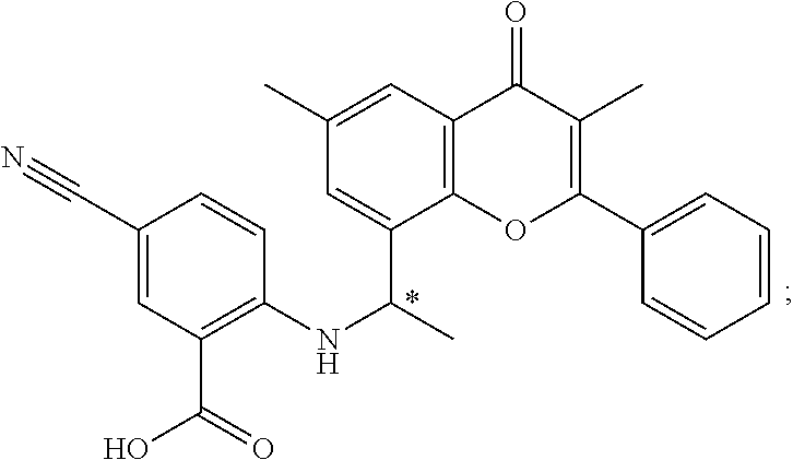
C1(C#N)=CC(C(=O)O)=C(NC(C)C2=CC(C)=CC3=C2OC(C2=CC=CC=C2)=C(C)C3=O)C=C1
